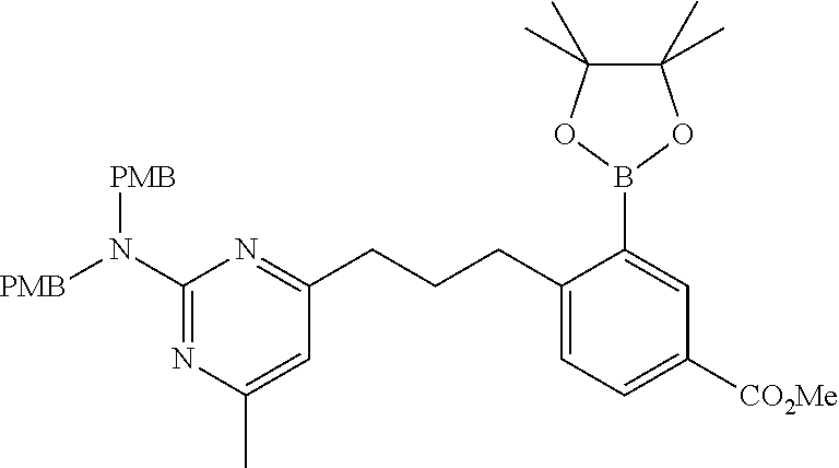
C1(N([PMB])[PMB])=NC(C)=CC(CCCC2=CC=C([CO2Me])C=C2B2OC(C)(C)C(C)(C)O2)=N1
